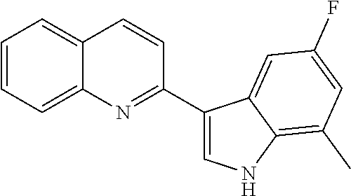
C1=CC=C2C(=C1)C=CC(C1=CNC3=C(C)C=C(F)C=C13)=N2
